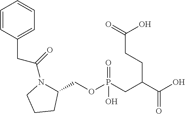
C(OP(CC(C(O)=O)CCC(=O)O)(=O)O)C1N(C(CC2=CC=CC=C2)=O)CCC1
